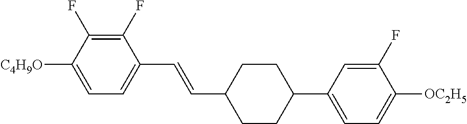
C1(F)=C(F)C([C4H9O])=CC=C1C=CC1CCC(C2=CC=C([OC2H5])C(F)=C2)CC1
